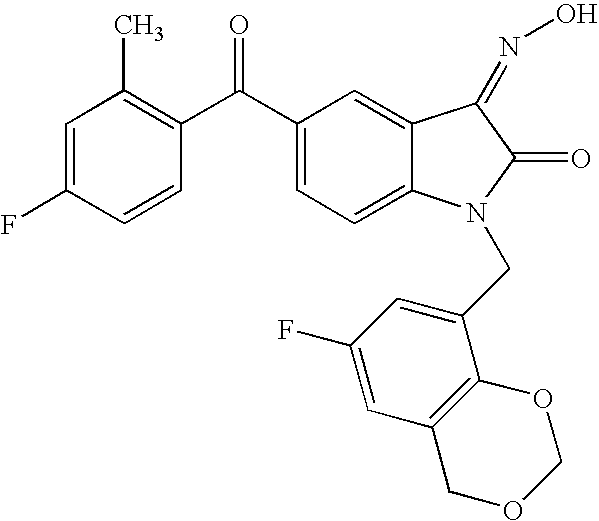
C1(C(C2=C(C)C=C(F)C=C2)=O)=CC=C2C(=C1)C(=NO)C(=O)N2CC1=CC(F)=CC2=C1OCOC2
